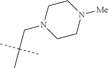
CC(CN1CCN([Me])CC1)(C)C
